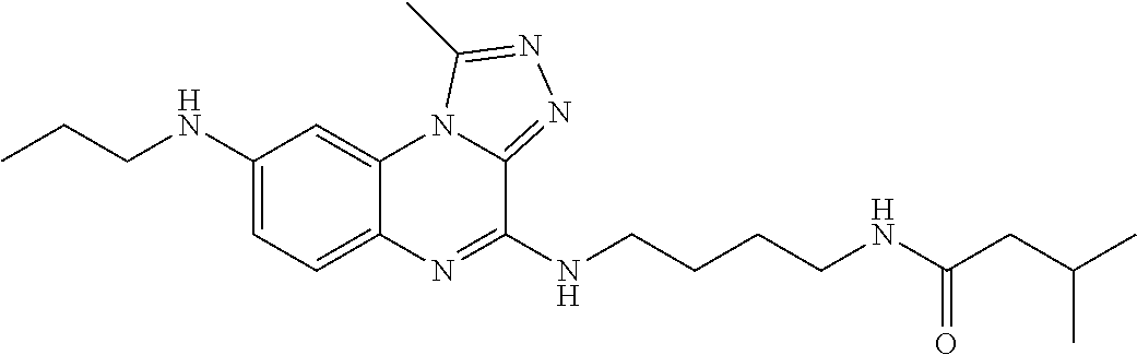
C1(NCCC)=CC=C2C(=C1)N1C(=NN=C1C)C(NCCCCNC(CC(C)C)=O)=N2
